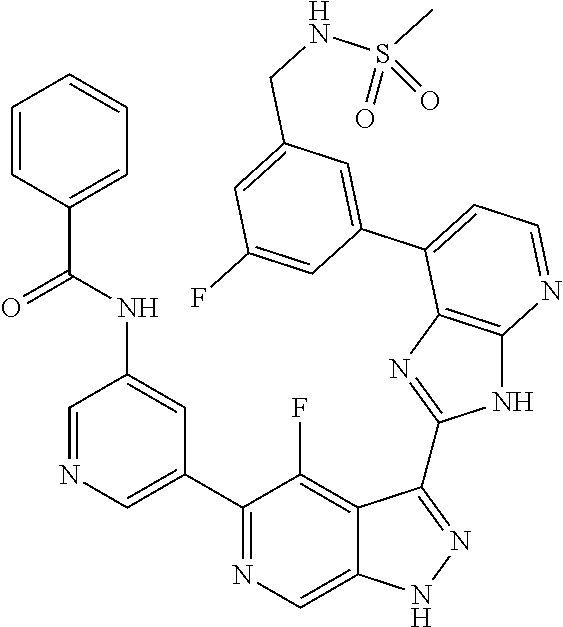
C1=NC=C(C2=NC=C3C(=C2F)C(C2=NC4=C(N2)N=CC=C4C2=CC(CNS(C)(=O)=O)=CC(F)=C2)=NN3)C=C1NC(C1=CC=CC=C1)=O
